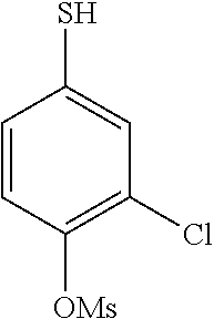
C1=CC([OMs])=C(Cl)C=C1S
